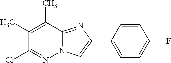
C1(Cl)=NN2C(=NC(C3=CC=C(F)C=C3)=C2)C(C)=C1C
